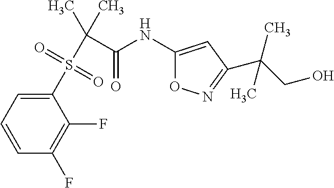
C1=C(S(C(C(NC2=CC(C(CO)(C)C)=NO2)=O)(C)C)(=O)=O)C(F)=C(F)C=C1
